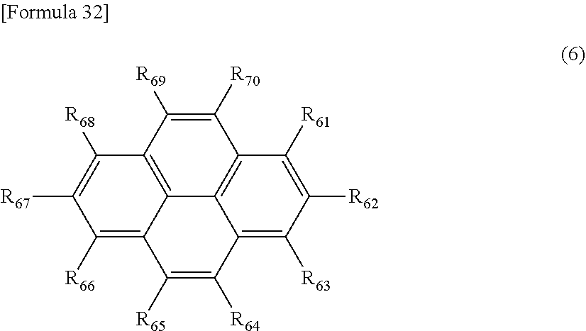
C1([R65])=C([R64])C2=C([R63])C([R62])=C([R61])C3=C2C2=C(C([R69])=C3[R70])C([R68])=C([R67])C([R66])=C12
